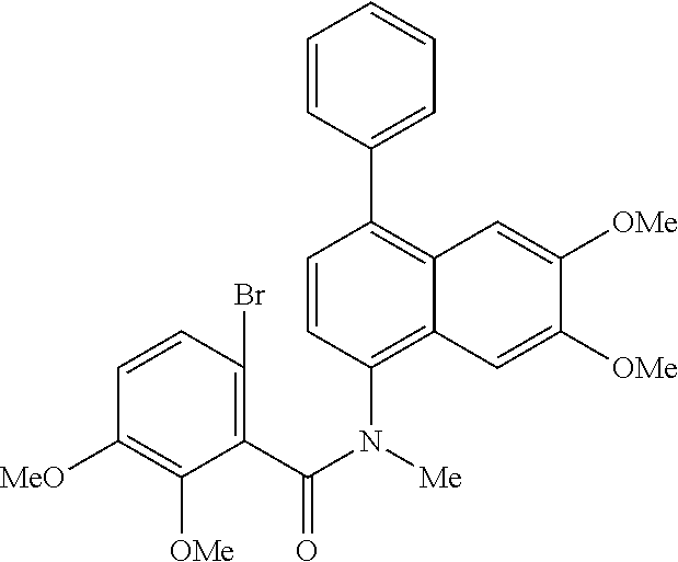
C1=CC=C(C2=C3C(=C(N(C(C4=C(Br)C=CC([MeO])=C4[OMe])=O)[Me])C=C2)C=C([OMe])C([OMe])=C3)C=C1
